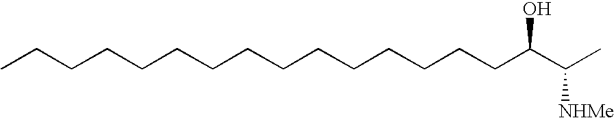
CCCCCCCCCCCCCCCC(C(C)[NHMe])O
